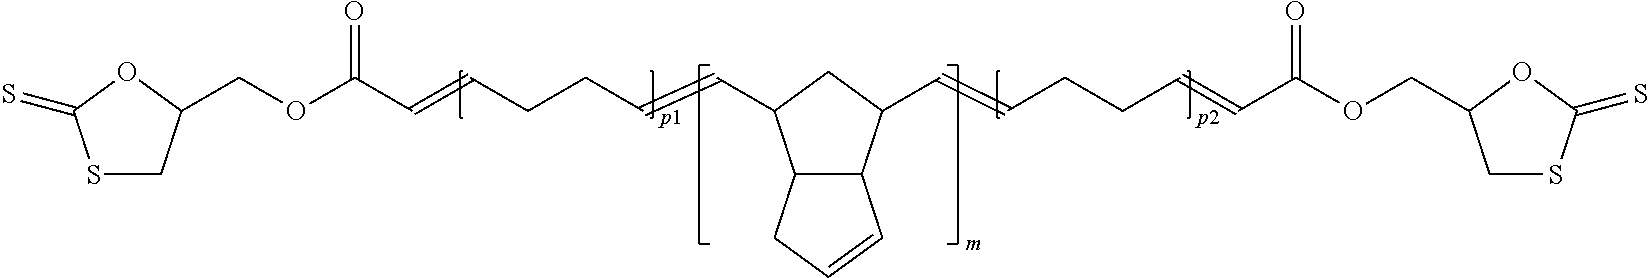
C(OC(C=CCCC=CC1C2C(C(C=CCCC=CC(OCC3CSC(=S)O3)=O)C1)C=CC2)=O)C1CSC(=S)O1
